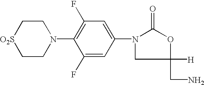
C1C[O2S]CCN1C1=C(F)C=C(N2CC([H])(CN)OC2=O)C=C1F
